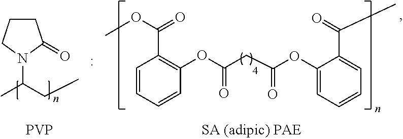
C1=CC=CC(OC(CC(OC2=CC=CC=C2C(C)=O)=O)=O)=C1C(OC)=O.C1CCN(C(C)CC)C1=O.[PVP]
